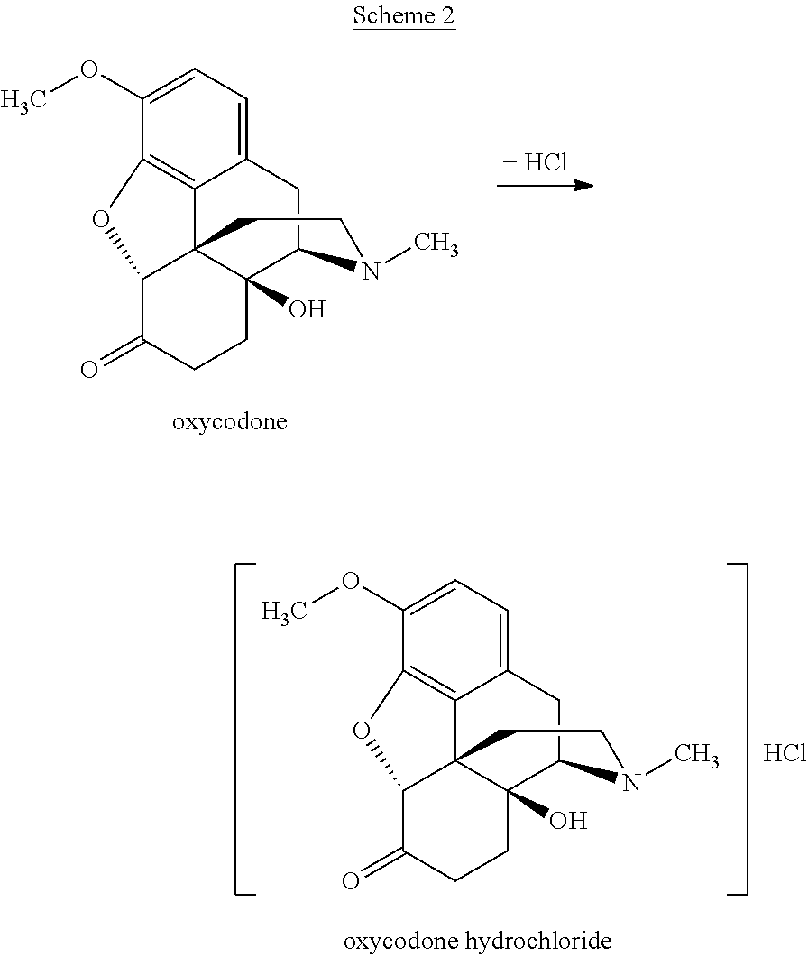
C12=C3C(=CC=C1OC)CC1C4(O)C3(C(C(=O)CC4)O2)CCN1C.C12=C3C(=CC=C1OC)CC1C4(O)C3(C(C(=O)CC4)O2)CCN1C.Cl
